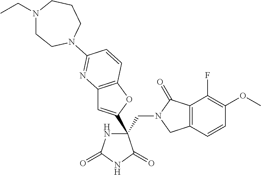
C(C1(C2=CC3=C(O2)C=CC(N2CCN(CC)CCC2)=N3)NC(=O)NC1=O)N1CC2=C(C1=O)C(F)=C(OC)C=C2
